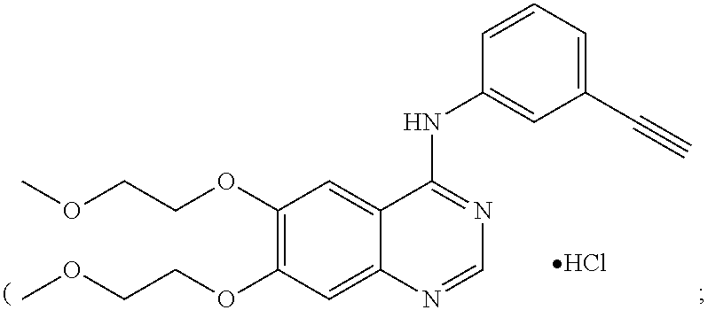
C1(OCCOC)=C(OCCOC)C=C2C(=C1)C(NC1=CC(C#C)=CC=C1)=NC=N2.Cl
